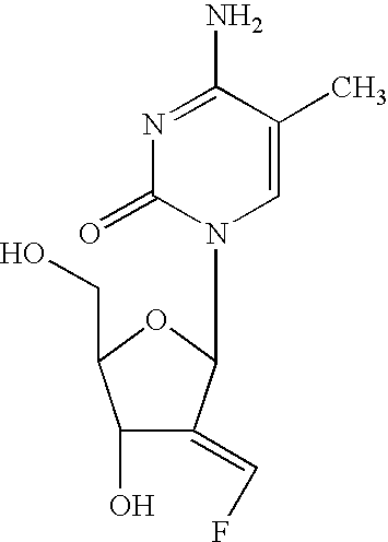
C1=C(C)C(N)=NC(=O)N1C1C(=CF)C(O)C(CO)O1
